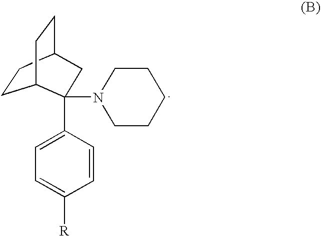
C1=CC(C2(N3CCCCC3)C3CCC(CC3)C2)=CC=C1[R]
